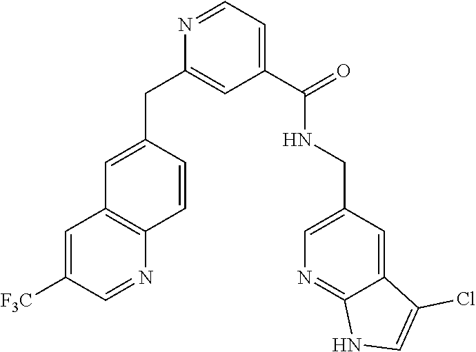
C1=C(CC2=CC(C(NCC3=CN=C4C(=C3)C(Cl)=CN4)=O)=CC=N2)C=CC2=C1C=C([F3C])C=N2
